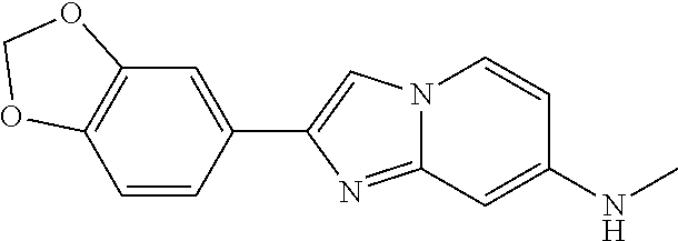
C12=C(C=CC(C3=CN4C(=N3)C=C(NC)C=C4)=C1)OCO2
